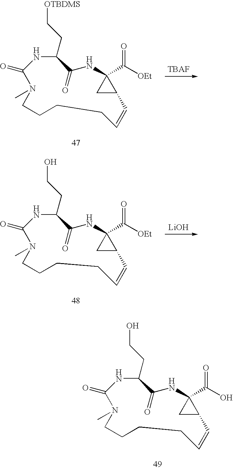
C(C1C(=O)NC2(C([OEt])=O)CC2C=CCCCCN(C)C(=O)N1)C[OTBDMS].C(C1C(=O)NC2(C([OEt])=O)CC2C=CCCCCN(C)C(=O)N1)CO.[LiOH].C(C1C(=O)NC2(C(O)=O)CC2C=CCCCCN(C)C(=O)N1)CO
